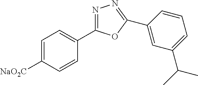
C1=C([NaO2C])C=CC(C2=NN=C(C3=CC(C(C)C)=CC=C3)O2)=C1
